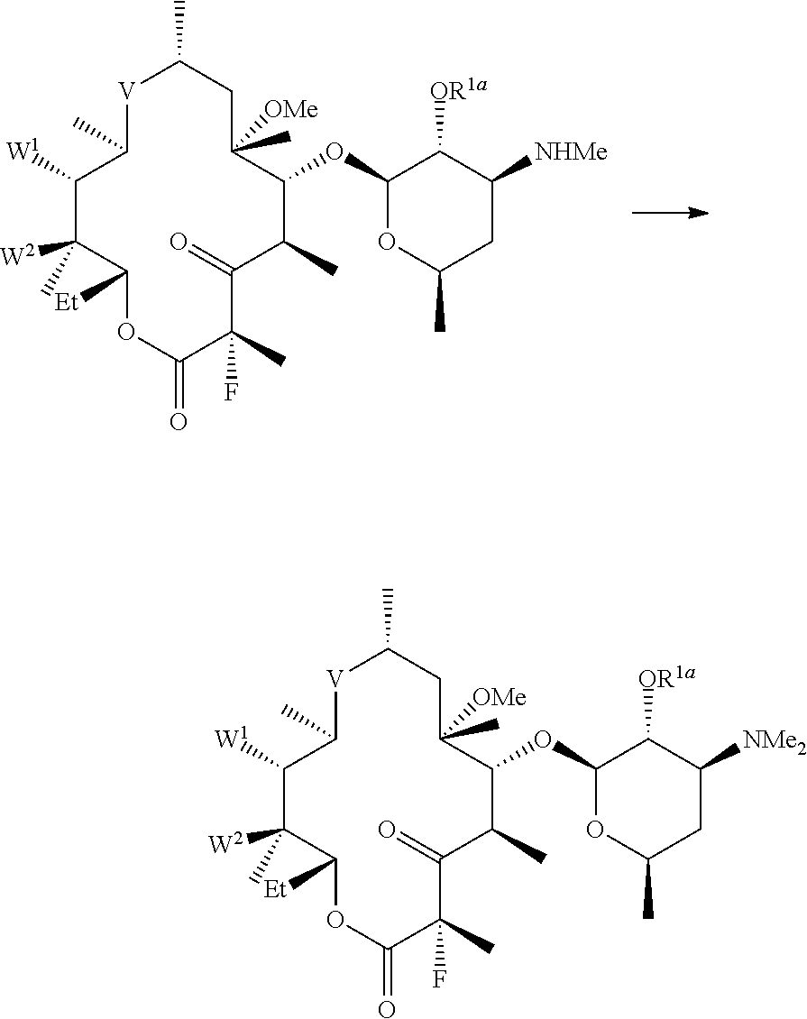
[V]1C(C)CC(C)([OMe])C(OC2OC(C)CC([NHMe])C2[OR1a])C(C)C(=O)C(C)(F)C(=O)OC([Et])C(C)([W2])C([W1])C1C.[V]1C(C)CC(C)([OMe])C(OC2OC(C)CC([NMe2])C2[OR1a])C(C)C(=O)C(C)(F)C(=O)OC([Et])C(C)([W2])C([W1])C1C
